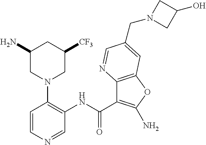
C1(NC(C2=C(N)OC3=C2N=CC(CN2CC(O)C2)=C3)=O)=C(N2CC(N)CC([CF3])C2)C=CN=C1
